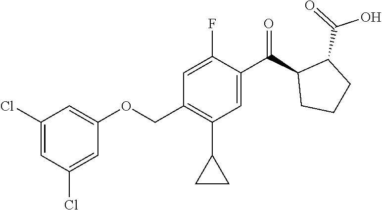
C1(Cl)=CC(Cl)=CC(OCC2=C(C3CC3)C=C(C(=O)C3C(C(O)=O)CCC3)C(F)=C2)=C1
